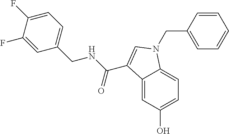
C12=CC(O)=CC=C1N(CC1=CC=CC=C1)C=C2C(NCC1=CC=C(F)C(F)=C1)=O
